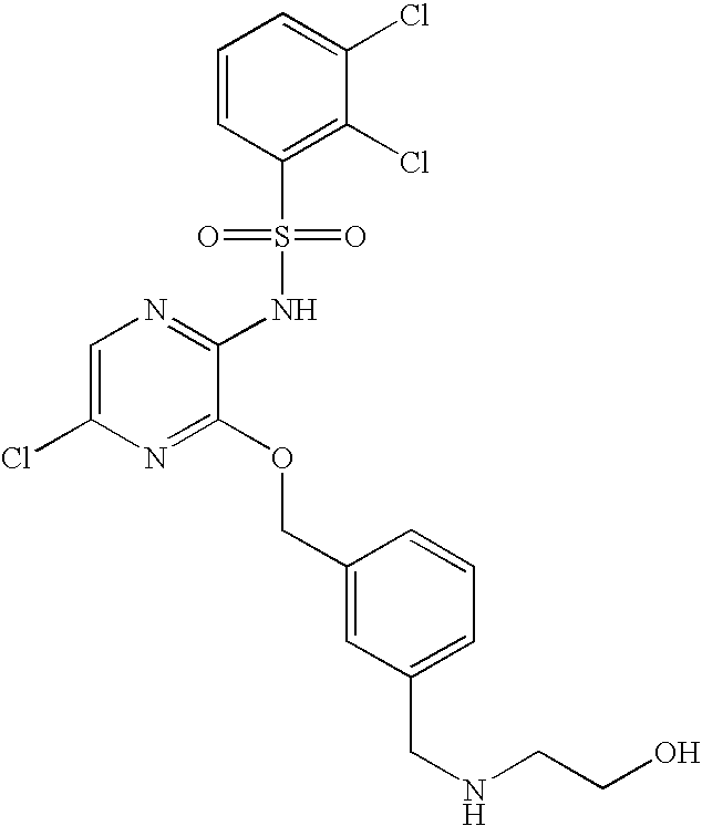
C1=C(Cl)N=C(OCC2=CC(CNCCO)=CC=C2)C(NS(C2=C(Cl)C(Cl)=CC=C2)(=O)=O)=N1
